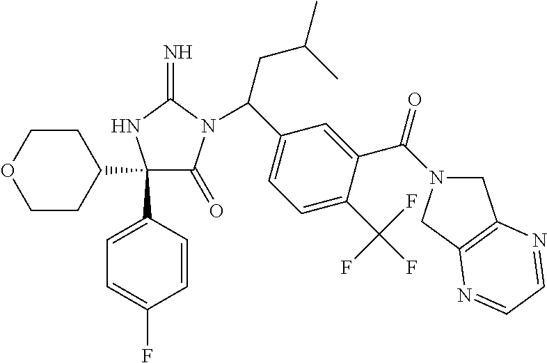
C1(C2=CC=C(F)C=C2)(C2CCOCC2)C(=O)N(C(C2=CC=C(C(F)(F)F)C(C(=O)N3CC4=C(C3)N=CC=N4)=C2)CC(C)C)C(=N)N1
